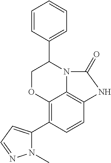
C12=C(C3=CC=NN3C)C=CC3=C1N(C(C1=CC=CC=C1)CO2)C(=O)N3
